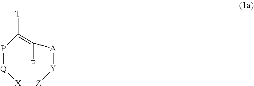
P1[Q][X][Z][Y][A]C(F)=C1[T]
